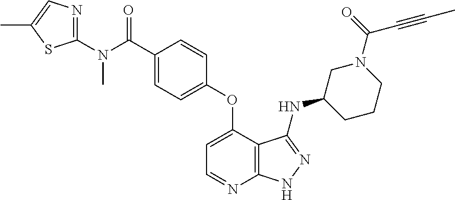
C1(N(C(=O)C2=CC=C(OC3=CC=NC4=C3C(NC3CCCN(C(C#CC)=O)C3)=NN4)C=C2)C)=NC=C(C)S1
